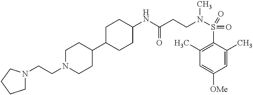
C(N1CCC(C2CCC(NC(CCN(S(C3=C(C)C=C([OMe])C=C3C)(=O)=O)C)=O)CC2)CC1)CN1CCCC1
